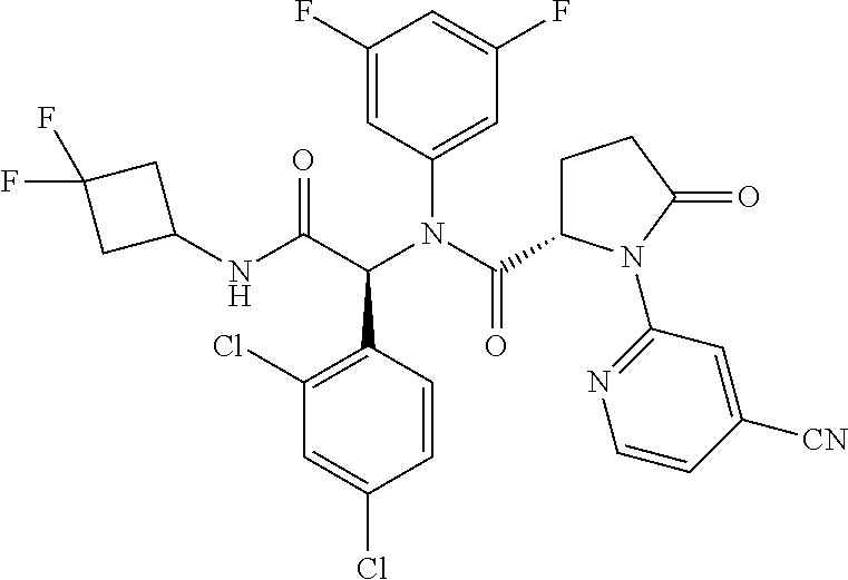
C1(C(C(=O)NC2CC(F)(F)C2)N(C(C2CCC(=O)N2C2=NC=CC([CN])=C2)=O)C2=CC(F)=CC(F)=C2)=C(Cl)C=C(Cl)C=C1
